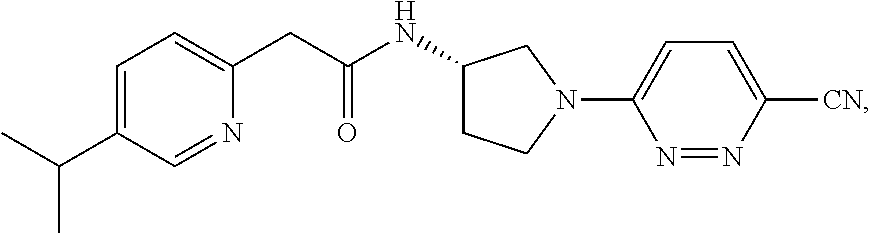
C1=C(C(C)C)C=NC(CC(NC2CCN(C3=CC=C([CN])N=N3)C2)=O)=C1
